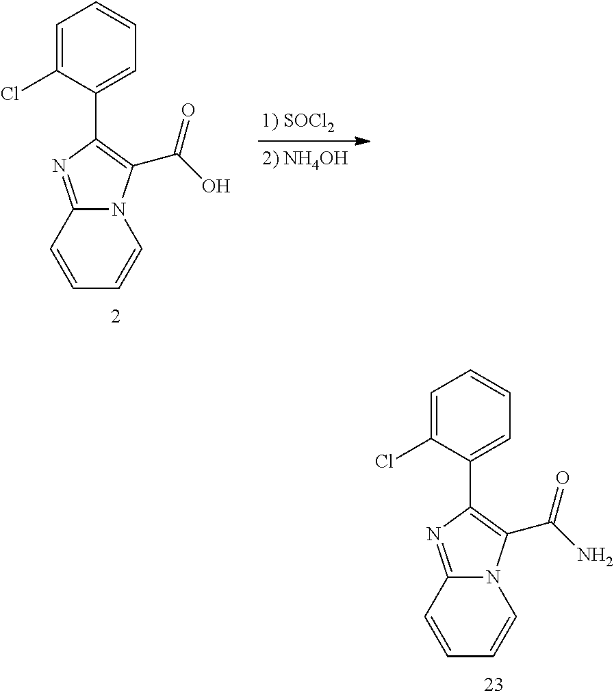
[1) SOCl2].[2) NH4OH].C1=C(Cl)C(C2=C(C(O)=O)N3C(=N2)C=CC=C3)=CC=C1.C1=C(Cl)C(C2=C(C(N)=O)N3C(=N2)C=CC=C3)=CC=C1
